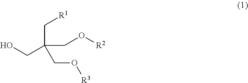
OCC(C[R1])(CO[R2])CO[R3]
